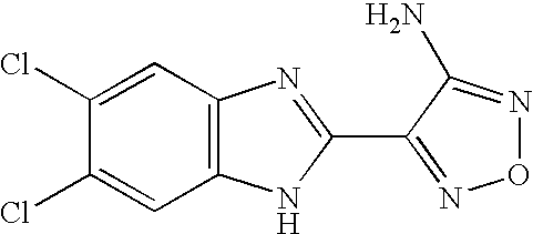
C1(Cl)=CC2=C(C=C1Cl)NC(C1=NON=C1N)=N2
